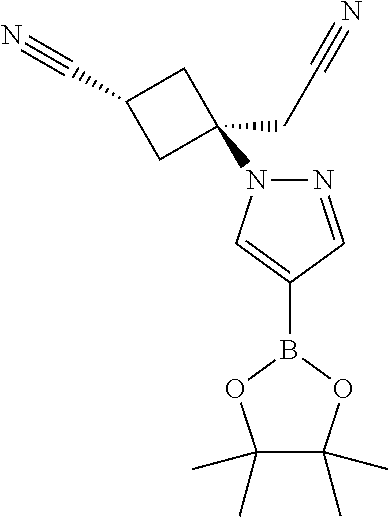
B1(C2=CN(C3(CC#N)CC(C#N)C3)N=C2)OC(C)(C)C(C)(C)O1
